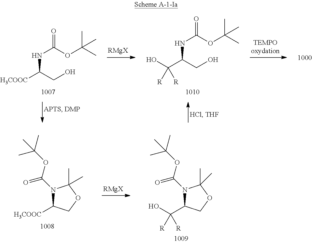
[RMgX].N(C(CO)[H3COOC])C(OC(C)(C)C)=O.N(C(CO)C(O)([R])[R])C(OC(C)(C)C)=O.N1(C(OC(C)(C)C)=O)C(C(O)([R])[R])COC1(C)C.N1(C(OC(C)(C)C)=O)C([H3COOC])COC1(C)C.[RMgX]
